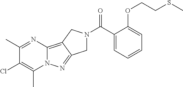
C1(C)=NC2=C3C(=NN2C(C)=C1Cl)CN(C(C1=CC=CC=C1OCCSC)=O)C3
